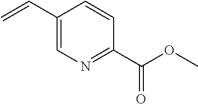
C1(C=C)=CN=C(C(OC)=O)C=C1
